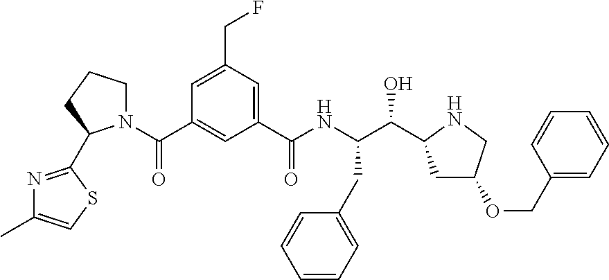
C1=C(CF)C=C(C(NC(C(O)C2CC(OCC3=CC=CC=C3)CN2)CC2=CC=CC=C2)=O)C=C1C(=O)N1CCCC1C1=NC(C)=CS1
